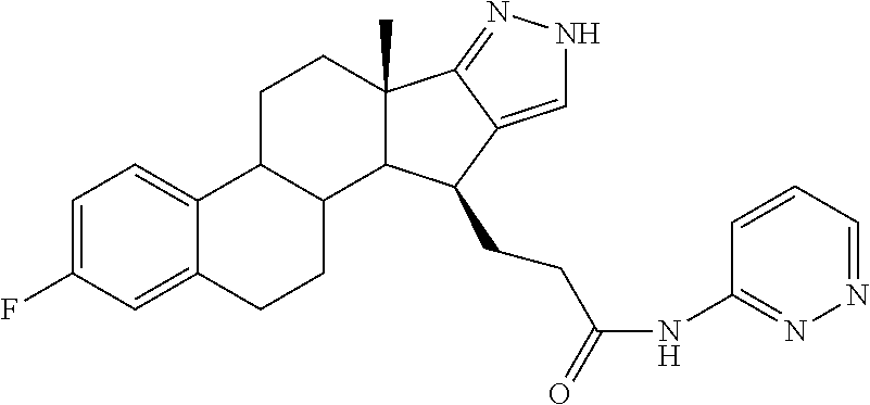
C1=C(F)C=C2C(=C1)C1C(CC2)C2C(C)(CC1)C1=NNC=C1C2CCC(NC1=NN=CC=C1)=O
